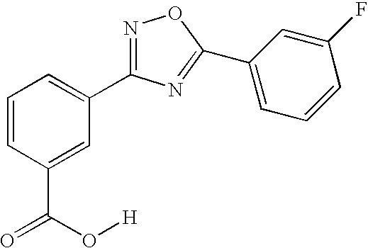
C1=CC(C(=O)O[H])=CC(C2=NOC(C3=CC=CC(F)=C3)=N2)=C1
